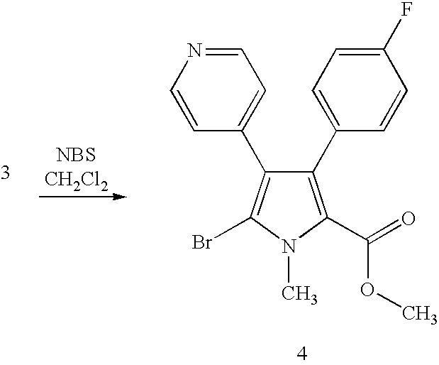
C1(C2=CC=C(F)C=C2)=C(C(=O)OC)N(C)C(Br)=C1C1=CC=NC=C1
